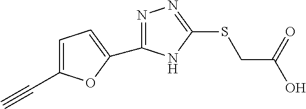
C1=C(C#C)OC(C2=NN=C(SCC(O)=O)N2)=C1
